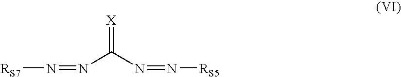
N(=NC(N=N[RS5])=[X])[RS7]
